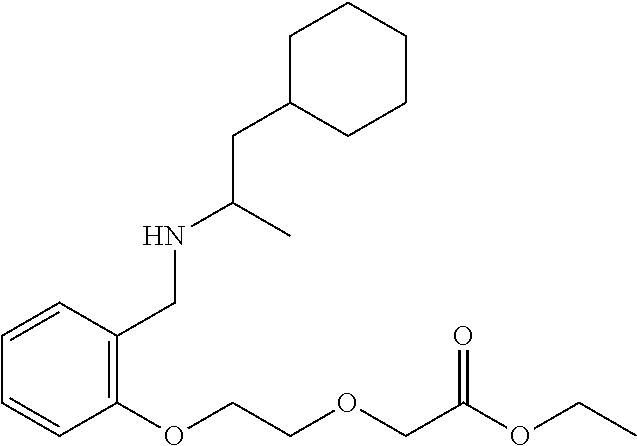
C1=CC(OCCOCC(OCC)=O)=C(CNC(CC2CCCCC2)C)C=C1
